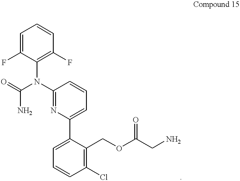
C1=C(F)C(N(C(N)=O)C2=NC(C3=CC=CC(Cl)=C3COC(CN)=O)=CC=C2)=C(F)C=C1
